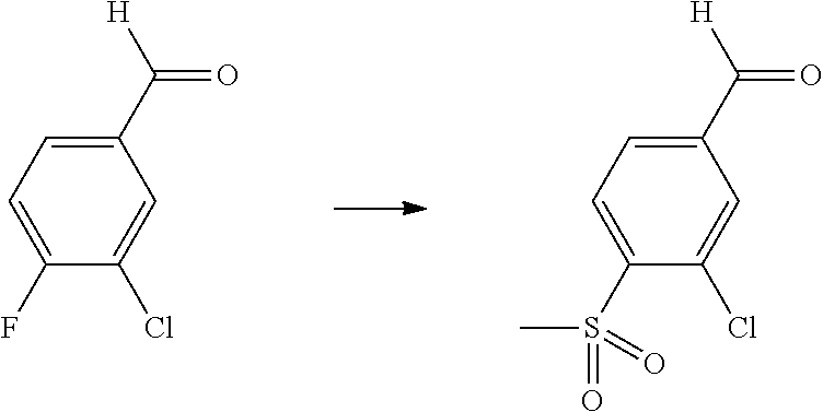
O=C(C1=CC=C(F)C(Cl)=C1)[H].O=C(C1=CC=C(S(C)(=O)=O)C(Cl)=C1)[H]
